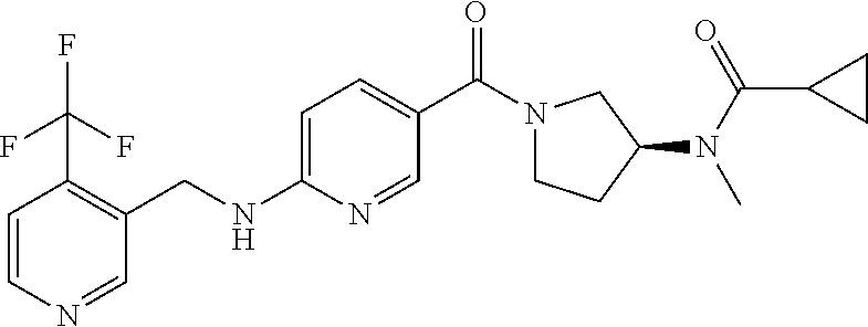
C1=CN=CC(CNC2=CC=C(C(N3CCC(N(C(=O)C4CC4)C)C3)=O)C=N2)=C1C(F)(F)F
